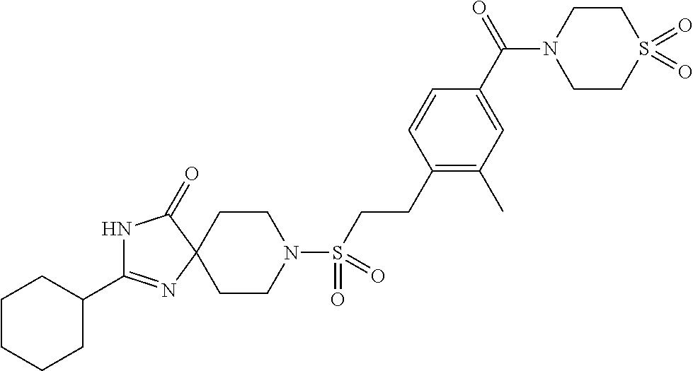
N1C(C2CCCCC2)=NC2(C1=O)CCN(S(CCC1=C(C)C=C(C(=O)N3CCS(=O)(=O)CC3)C=C1)(=O)=O)CC2
